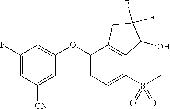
C1(F)=CC([CN])=CC(OC2=CC(C)=C(S(C)(=O)=O)C3=C2CC(F)(F)C3O)=C1
